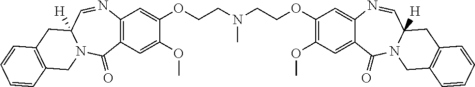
C(N(CCOC1=C(OC)C=C2C(=C1)N=CC1([H])N(C2=O)CC2=C(C1)C=CC=C2)C)COC1=CC2=C(C=C1OC)C(=O)N1C([H])(C=N2)CC2=C(C1)C=CC=C2
